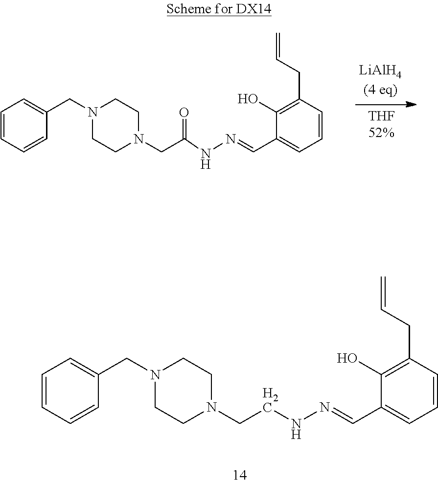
N1(CC2=CC=CC=C2)CCN(CC(NN=CC2=CC=CC(CC=C)=C2O)=O)CC1.N1(CC2=CC=CC=C2)CCN(CCNN=CC2=CC=CC(CC=C)=C2O)CC1
